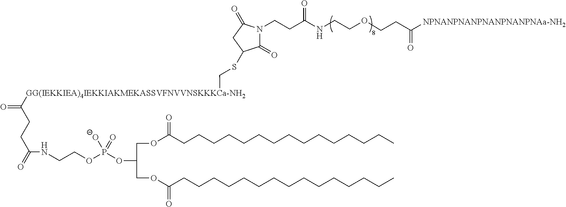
O=C([GG(IEKKIEA)4IEKKIAKMEKASSVFNVVNSKKKCa-NH2]CSC1C(=O)N(CCC(NCCOCCC([NPNANPNANPNANPNANPNAa-NH2])=O)=O)C(=O)C1)CCC(=O)NCCOP(OC(COC(=O)CCCCCCCCCCCCCCC)COC(=O)CCCCCCCCCCCCCCC)([O-])=O
